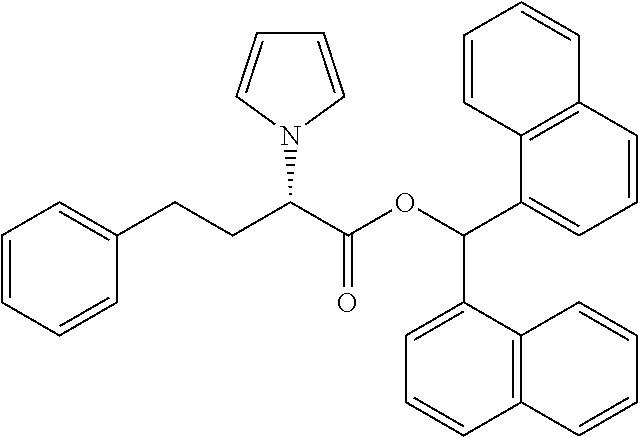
C1=CC=CC(CCC(C(OC(C2=CC=CC3=C2C=CC=C3)C2=CC=CC3=C2C=CC=C3)=O)N2C=CC=C2)=C1
